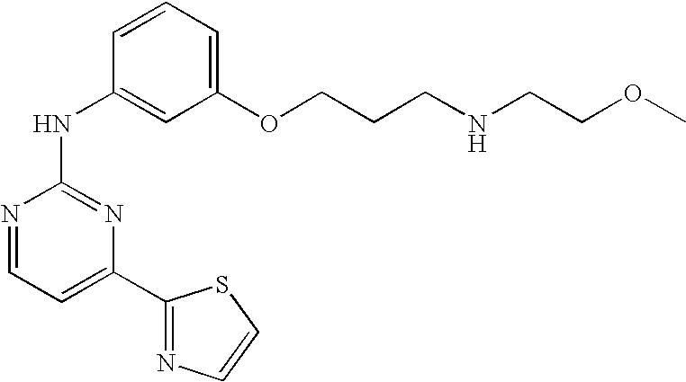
N1=CC=C(C2=NC=CS2)N=C1NC1=CC(OCCCNCCOC)=CC=C1
